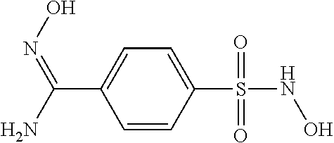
C1(S(NO)(=O)=O)=CC=C(C(=NO)N)C=C1
